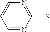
C1=NC([X])=NC=C1
